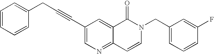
C1=CC=CC(CC#CC2=CN=C3C(=C2)C(=O)N(CC2=CC=CC(F)=C2)C=C3)=C1
